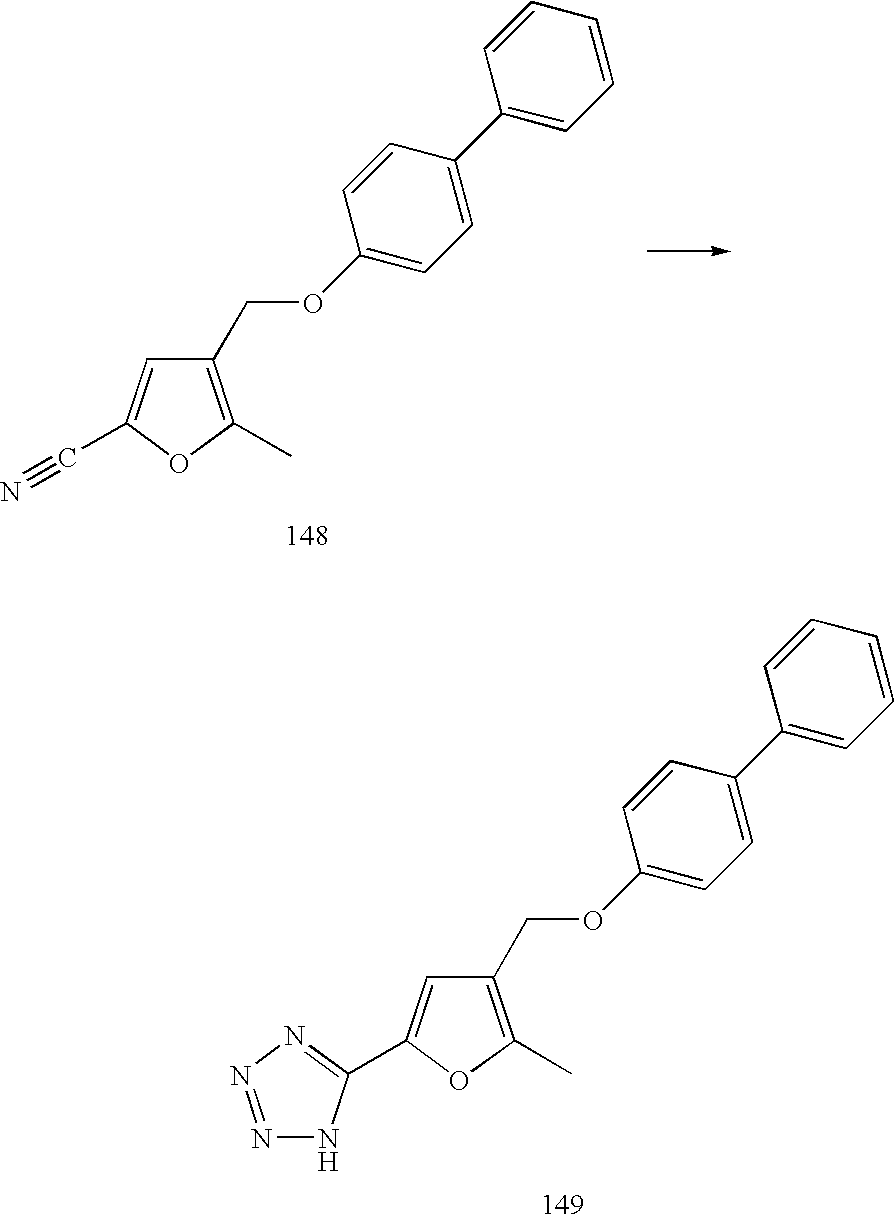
O(CC1=C(C)OC(C2=NN=NN2)=C1)C1=CC=C(C2=CC=CC=C2)C=C1.O(CC1=C(C)OC(C#N)=C1)C1=CC=C(C2=CC=CC=C2)C=C1
